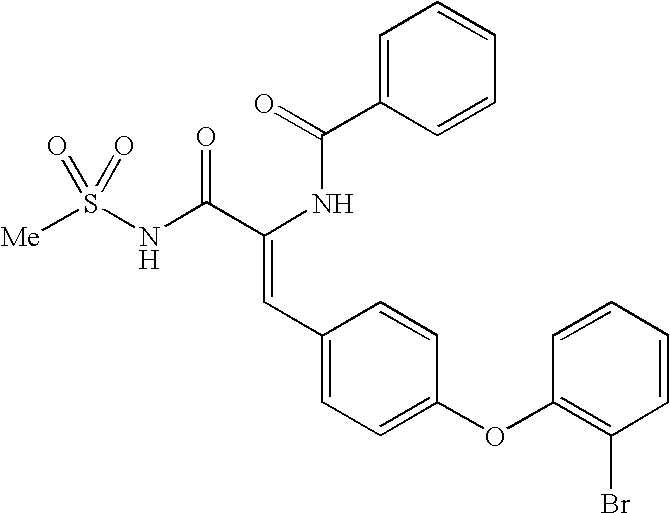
C(=O)(NC(C(NS([Me])(=O)=O)=O)=CC1=CC=C(OC2=C(Br)C=CC=C2)C=C1)C1=CC=CC=C1
